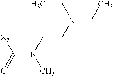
C(N(CCN(CC)CC)C)(=O)[X2]
